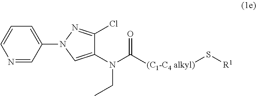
C1(N(CC)C([(C1-C4 alkyl)]S[R1])=O)=CN(C2=CC=CN=C2)N=C1Cl
